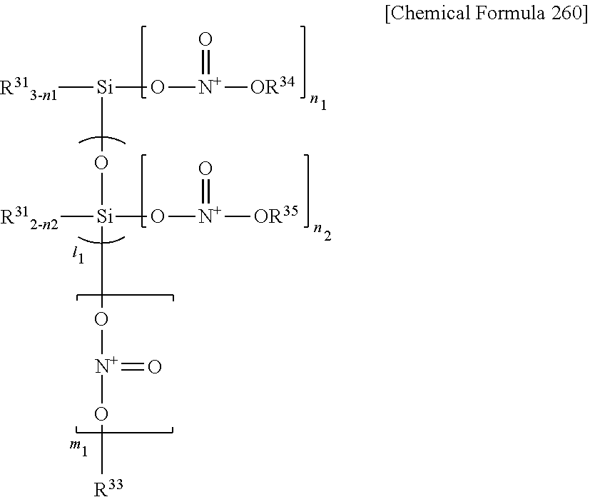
[R313-n1][Si](O[Si]([R312-n2])(O[N+](=O)O[R33])O[N+](=O)[OR35])O[N+](=O)[OR34]
